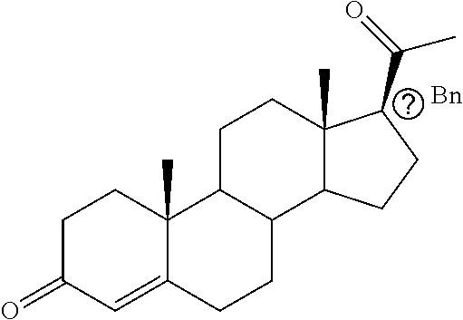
C1C(=O)C=C2C(C)(C1)C1C(CC2)C2C(C)(CC1)C(C(=O)C)CC2.[Bn]
